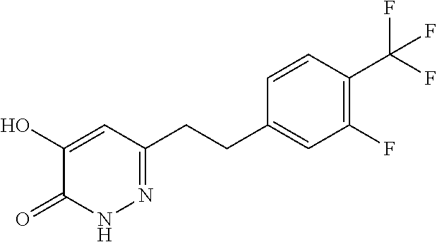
N1=C(CCC2=CC(F)=C(C(F)(F)F)C=C2)C=C(O)C(=O)N1
